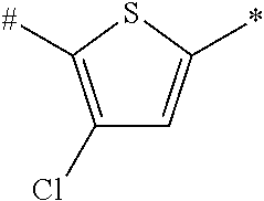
C1(Cl)=C([#])SC(*)=C1
